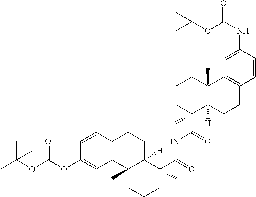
C1=CC2=C(C=C1OC(OC(C)(C)C)=O)C1(C)C([H])(CC2)C(C(=O)NC(C2(C)C3([H])C(C)(CCC2)C2=C(CC3)C=CC(NC(=O)OC(C)(C)C)=C2)=O)(C)CCC1
